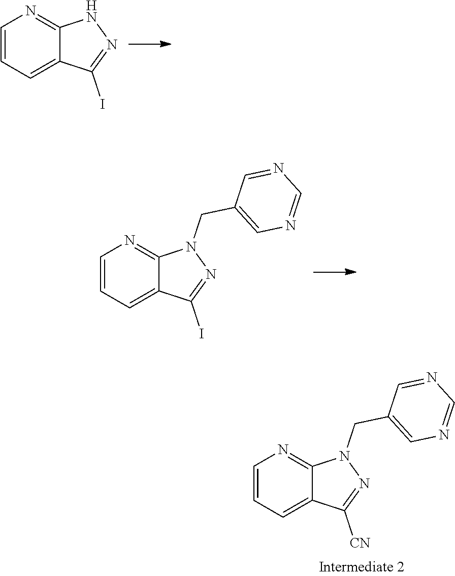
C1=CC=C2C(=N1)NN=C2I.C1=CC=C2C(=N1)N(CC1=CN=CN=C1)N=C2[CN].C1=CC=C2C(=N1)N(CC1=CN=CN=C1)N=C2I
